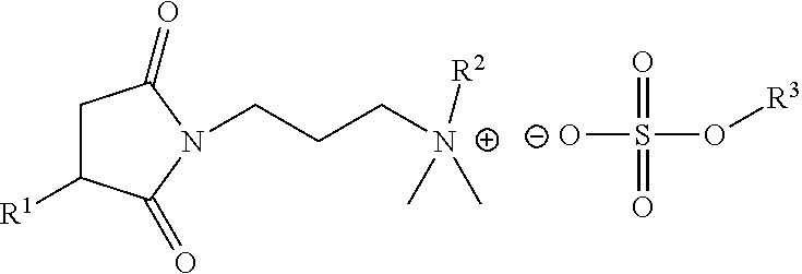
C1C([R1])C(=O)N(CCC[N+](C)(C)[R2])C1=O.[O-]S(O[R3])(=O)=O
